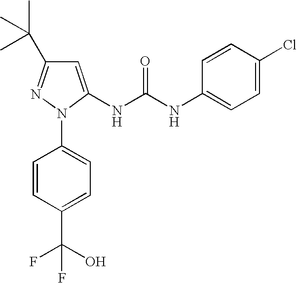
C1=C(NC(NC2=CC=C(Cl)C=C2)=O)N(C2=CC=C(C(F)(O)F)C=C2)N=C1C(C)(C)C
